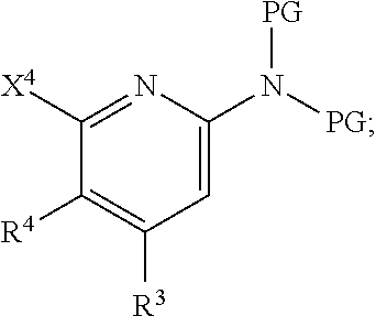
C1([R4])=C([R3])C=C(N([PG])[PG])N=C1[X4]
